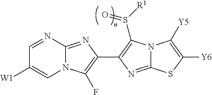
N12C(=NC(C3=C(S([R1])=O)N4C(=N3)SC([Y6])=C4[Y5])=C1F)N=CC([W1])=C2
